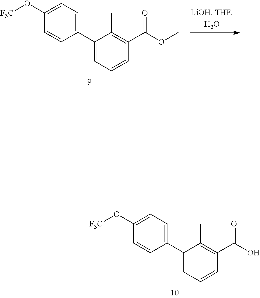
C1(O[F3C])=CC=C(C2=CC=CC(C(=O)O)=C2C)C=C1.C1(O[F3C])=CC=C(C2=CC=CC(C(=O)OC)=C2C)C=C1
